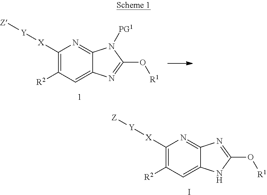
[Z][Y][X]C1=C([R2])C=C2C(=N1)N([PG1])C(O[R1])=N2.I.[Z][Y][X]C1=C([R2])C=C2C(=N1)N=C(O[R1])N2
